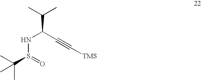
N(S(=O)C(C)(C)C)C(C(C)C)C#C[TMS]
